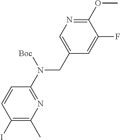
C1(N(CC2=CN=C(OC)C(F)=C2)[Boc])=NC(C)=C(I)C=C1
